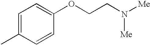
C1=C(C)C=CC(OCCN([Me])[Me])=C1
